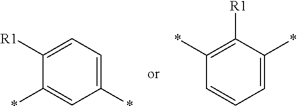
C1=C(*)C=C(*)C([R1])=C1.C1=C(*)C([R1])=C(*)C=C1
